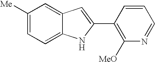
C1([Me])=CC=C2C(=C1)C=C(C1=C([MeO])N=CC=C1)N2
